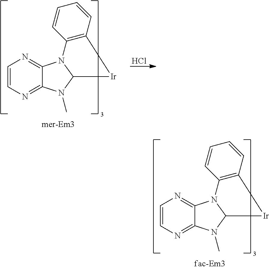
C1=CN=C2C(=N1)N1C(N2C)[Ir]C2=C1C=CC=C2.C1=CN=C2C(=N1)N1C(N2C)[Ir]C2=C1C=CC=C2.Cl
